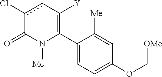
C1(C2=C([Y])cc(Cl)C(=O)N2[Me])=CC=C(OC[OMe])C=C1[Me]
